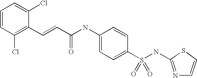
C1=CC(Cl)=C(C=CC(NC2=CC=C(S(NC3=NC=CS3)(=O)=O)C=C2)=O)C(Cl)=C1
